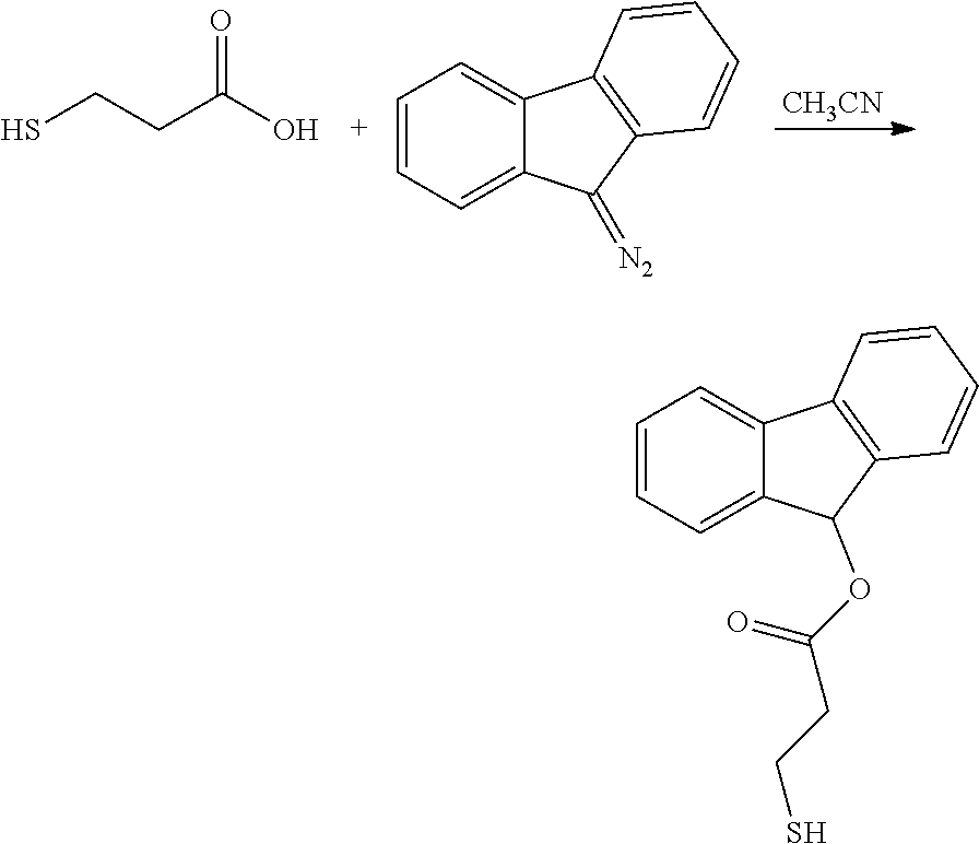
C1=CC=C2C(=C1)C1=C(C2=[N2])C=CC=C1.[CH3CN].C(CC(O)=O)S.C1=CC=C2C(=C1)C1=C(C2OC(CCS)=O)C=CC=C1
